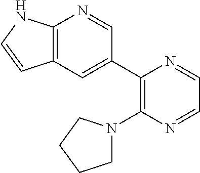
C1(N2CCCC2)=C(C2=CC3=C(N=C2)NC=C3)N=CC=N1
